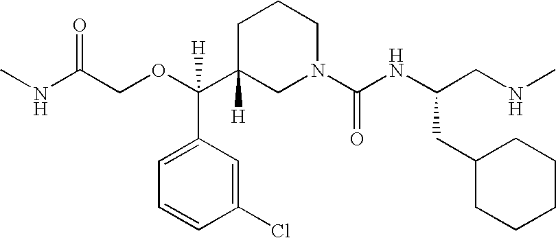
O(C(C1([H])CN(C(NC(CNC)CC2CCCCC2)=O)CCC1)(C1=CC=CC(Cl)=C1)[H])CC(NC)=O
